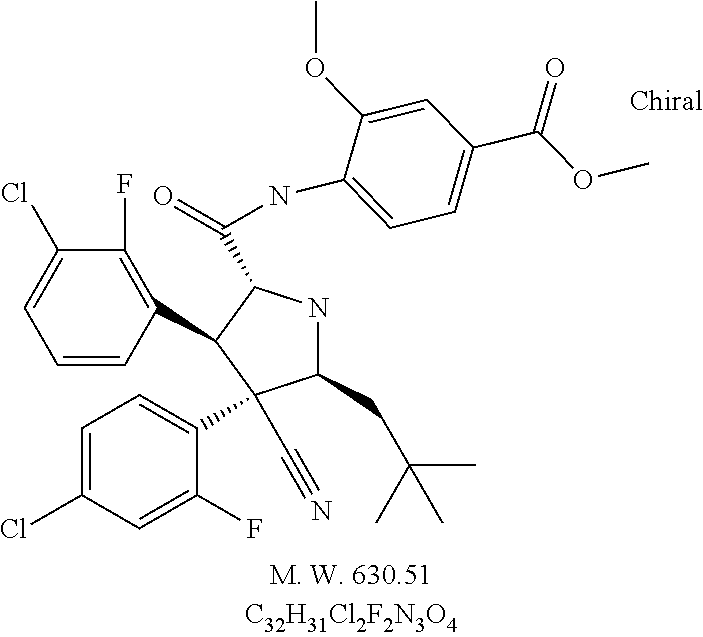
C1(CC(C)(C)C)NC(C(=O)NC2=CC=C(C(OC)=O)C=C2OC)C(C2=C(F)C(Cl)=CC=C2)C1(C1=CC=C(Cl)C=C1F)C#N
